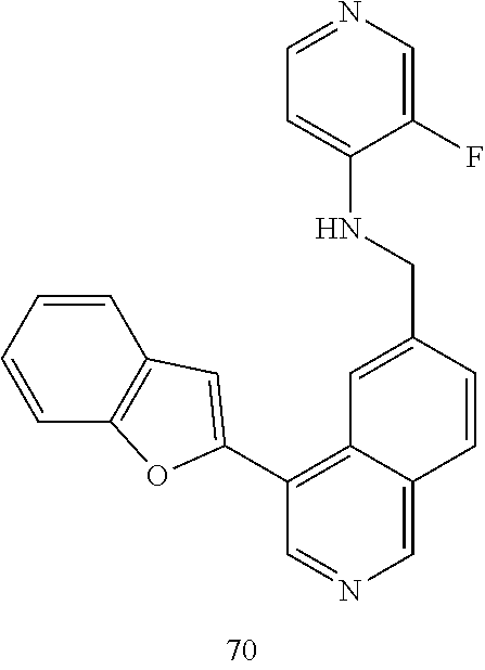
C1=CC=CC2=C1C=C(C1=C3C(=CN=C1)C=CC(CNC1=CC=NC=C1F)=C3)O2
